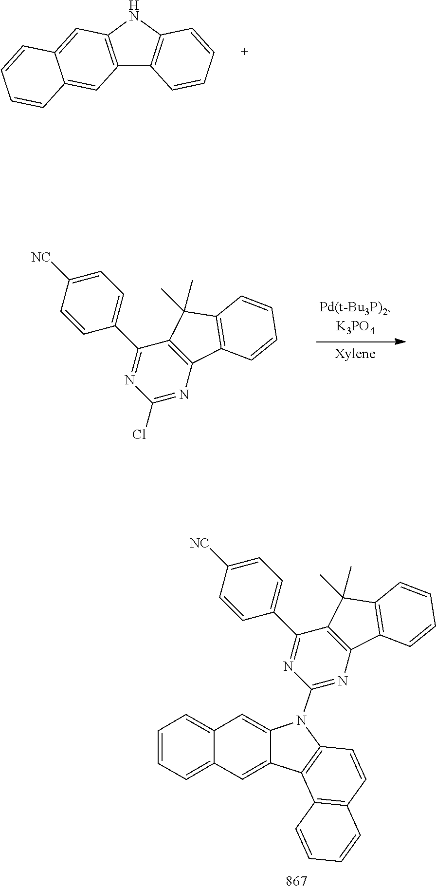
C1=CC=CC2=C1NC1=C2C=C2C(=C1)C=CC=C2.C1(C2=CC=C([NC])C=C2)=NC(Cl)=NC2=C1C(C)(C)C1=C2C=CC=C1.C1=CC2=C(C3=C1N(C1=NC4=C(C(C5=CC=C([NC])C=C5)=N1)C(C)(C)C1=C4C=CC=C1)C1=CC4=CC=CC=C4C=C31)C=CC=C2
